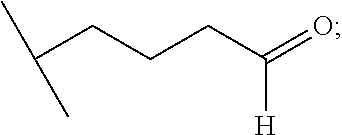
C(CCCC(=O)[H])(C)C
